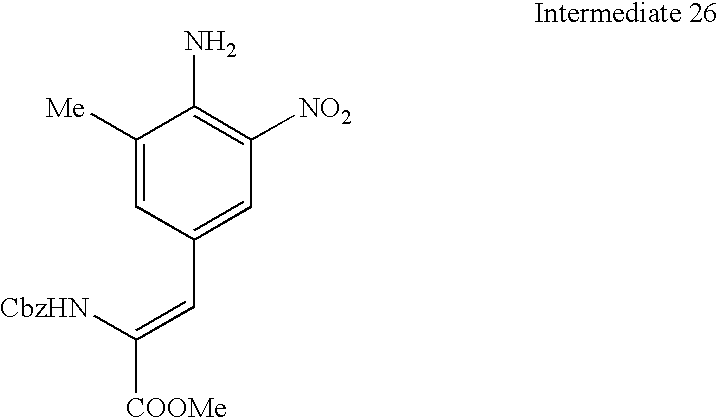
C1([Me])=CC(C=C([CbzHN])[COOMe])=CC([NO2])=C1N
